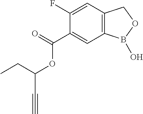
C1(C(=O)OC(C#C)CC)=CC2=C(C=C1F)COB2O
